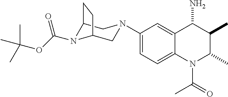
C1(N2CC3N(C(OC(C)(C)C)=O)C(C2)CC3)=CC=C2C(=C1)C(N)C(C)C(C)N2C(C)=O
